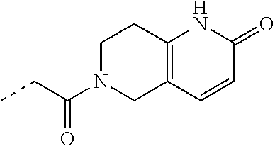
CCC(=O)N1CC2=C(CC1)NC(=O)C=C2
